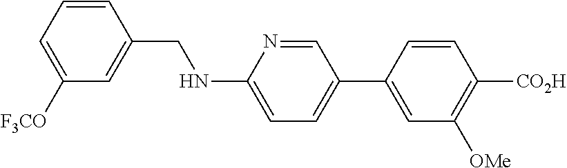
C1=CC(CNC2=CC=C(C3=CC([OMe])=C([CO2H])C=C3)C=N2)=CC([F3CO])=C1
